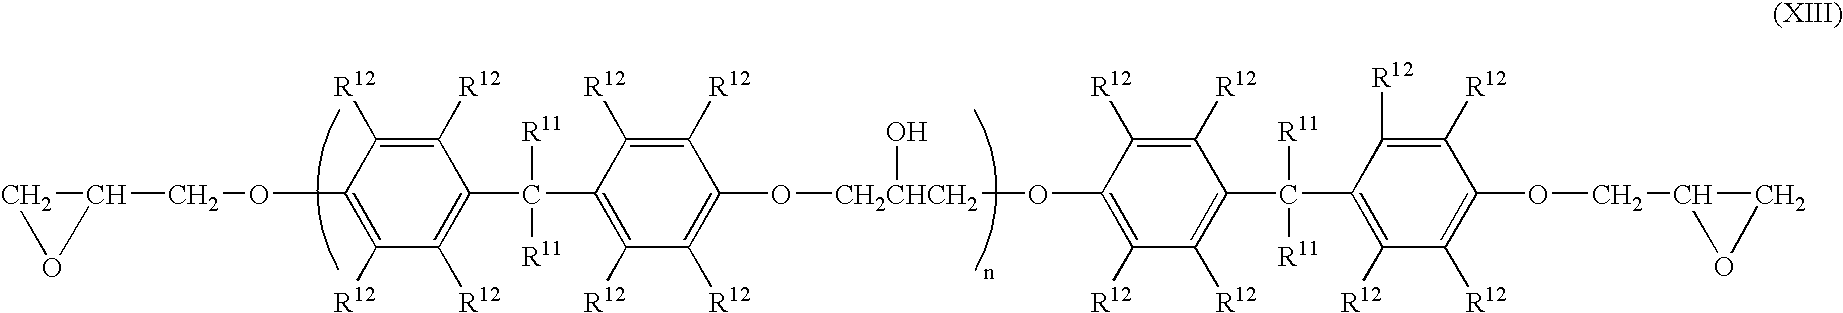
C1C(COC2=C([R12])C([R12])=C(C(C3=C([R12])C([R12])=C(O[CH2CHCH2](OC4=C([R12])C([R12])=C(C(C5=C([R12])C([R12])=C(OCC6CO6)C([R12])=C5[R12])([R11])[R11])C([R12])=C4[R12])O)C([R12])=C3[R12])([R11])[R11])C([R12])=C2[R12])O1
